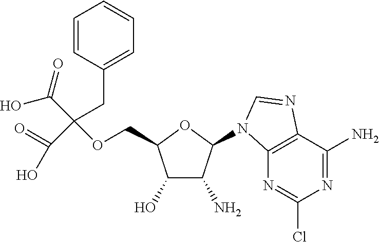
C(CC1=CC=CC=C1)(C(=O)O)(C(=O)O)OCC1C(O)C(N)C(N2C3=C(C(N)=NC(Cl)=N3)N=C2)O1
